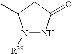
N1([R39])NC(=O)CC1C
